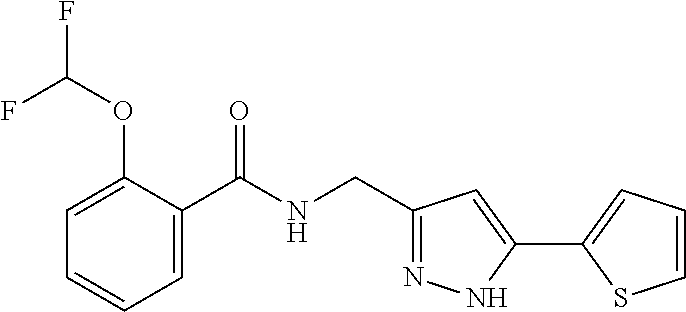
C1=C(OC(F)F)C(C(NCC2=NNC(C3=CC=CS3)=C2)=O)=CC=C1
